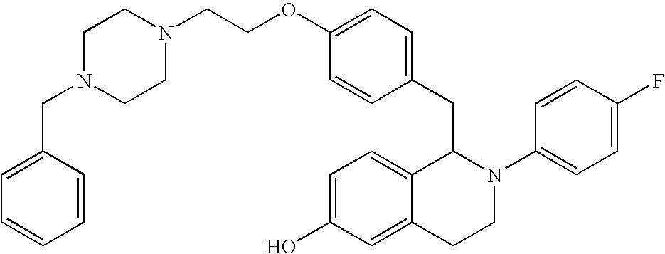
O(C1=CC=C(CC2C3=CC=C(O)C=C3CCN2C2=CC=C(F)C=C2)C=C1)CCN1CCN(CC2=CC=CC=C2)CC1
